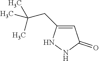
C1=C(CC(C)(C)C)NNC1=O
